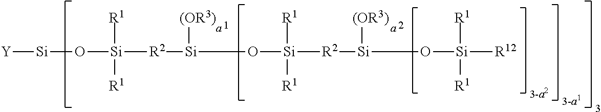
[Y][Si]O[Si]([R1])([R1])[R2][Si]([(OR3)])O[Si]([R1])([R1])[R2][Si]([(OR3)])O[Si]([R1])([R1])[R12]
